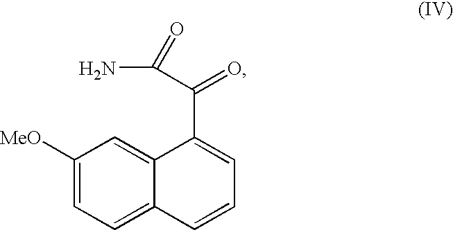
C1([MeO])=CC=C2C(=C1)C(C(=O)C(N)=O)=CC=C2
